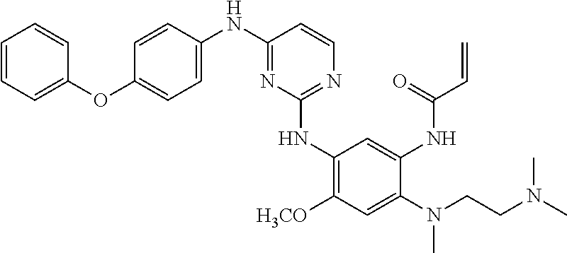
C1(NC2=NC=CC(NC3=CC=C(OC4=CC=CC=C4)C=C3)=N2)=C([H3CO])C=C(N(CCN(C)C)C)C(NC(C=C)=O)=C1
